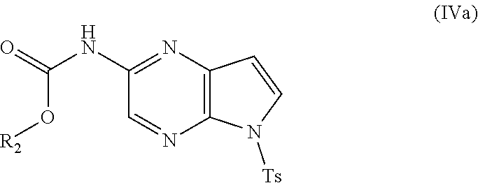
N(C1=NC2=C(N=C1)N([Ts])C=C2)C(O[R2])=O
